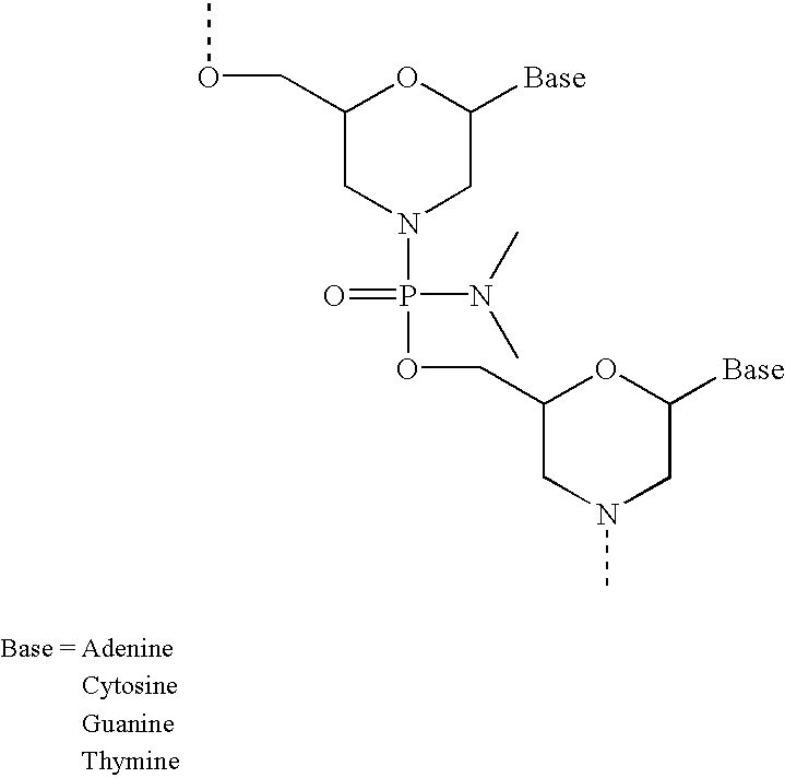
C1(COC)CN(P(OCC2CN(C)CC([Base])O2)(N(C)C)=O)CC([Base])O1
